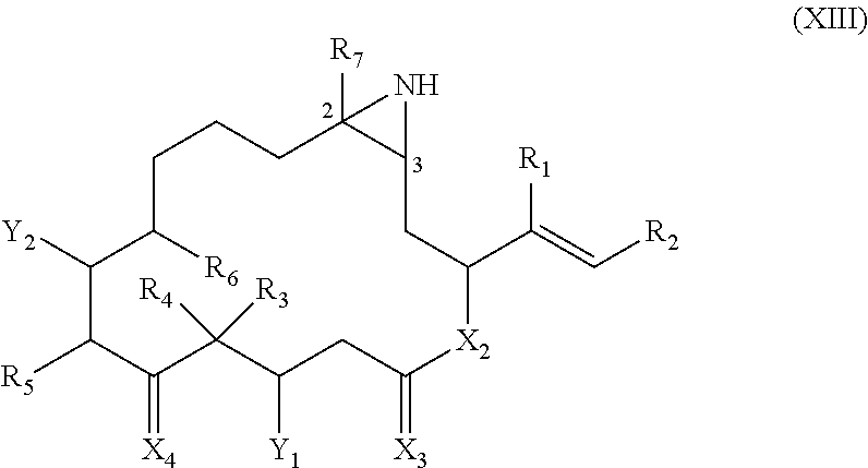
C1([Y2])C([R5])C(=[X4])C([R4])([R3])C([Y1])CC(=[X3])[X2]C(C(=C[R2])[R1])CC2C([R7])(CCCC1[R6])N2
